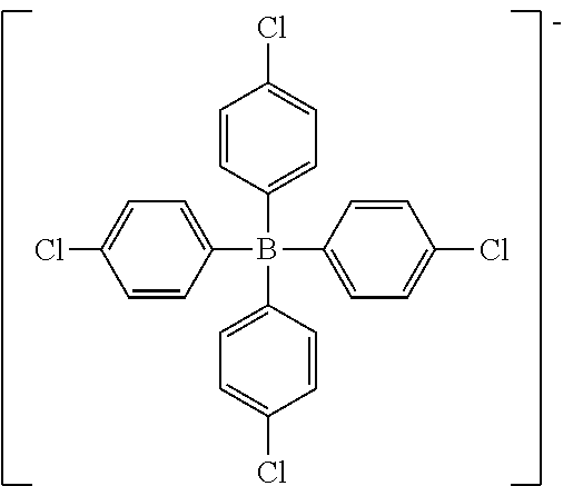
C1=CC(B(C2=CC=C(Cl)C=C2)(C2=CC=C(Cl)C=C2)C2=CC=C(Cl)C=C2)=CC=C1Cl
